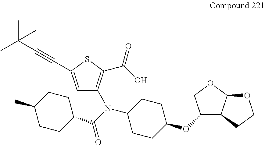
C1CC(OC2C3C(OC2)OCC3)CCC1N(C(C1CCC(C)CC1)=O)C1=C(C(O)=O)SC(C#CC(C)(C)C)=C1
